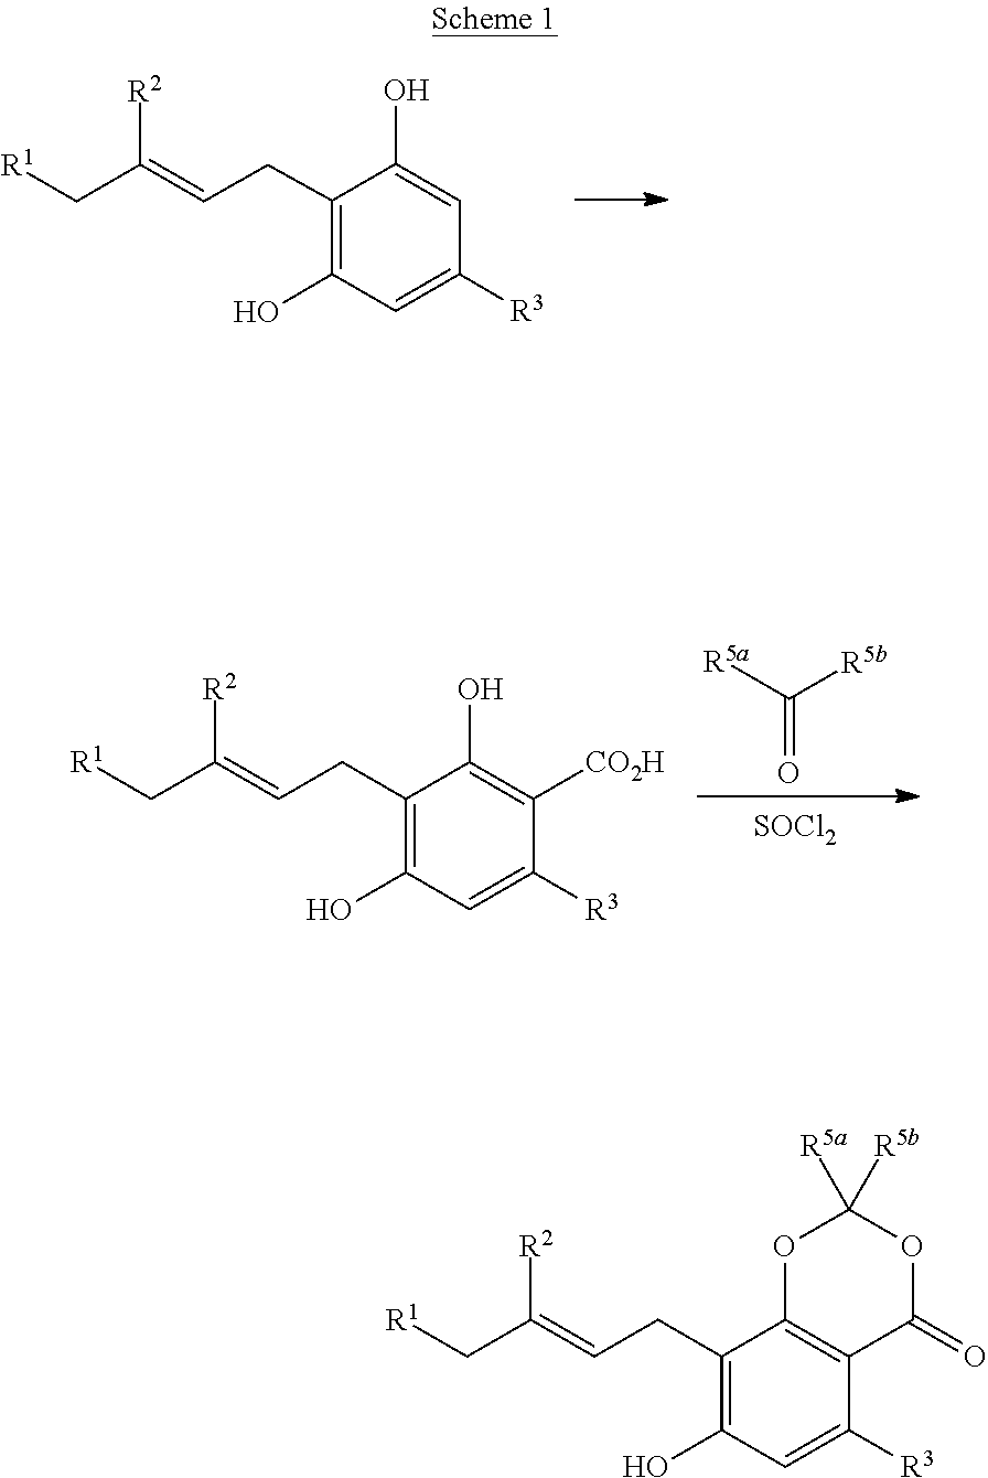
C1(O)=C(CC=C(C[R1])[R2])C(O)=CC([R3])=C1.[R5a]C(=O)[R5b].[SOCl2].C(C=C(C[R1])[R2])C1=C(O)C=C([R3])C([CO2H])=C1O.O1C([R5a])([R5b])OC(=O)C2=C1C(CC=C(C[R1])[R2])=C(O)C=C2[R3]
